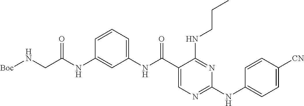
C1(NC(C2=CN=C(NC3=CC=C([CN])C=C3)N=C2NCCC)=O)=CC=CC(NC(CN[Boc])=O)=C1
